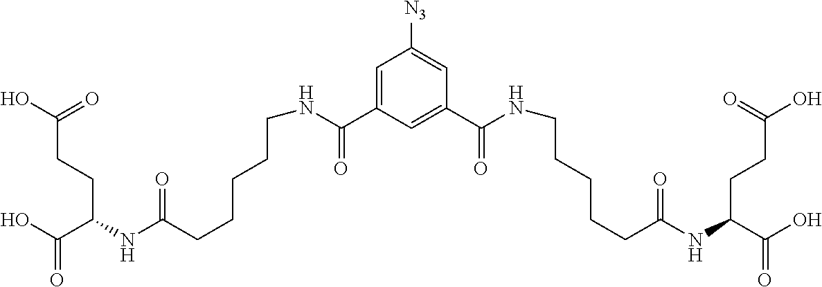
C1=C(C(NCCCCCC(=O)NC(C(O)=O)CCC(O)=O)=O)C=C(C(=O)NCCCCCC(=O)NC(C(O)=O)CCC(O)=O)C=C1[N3]
